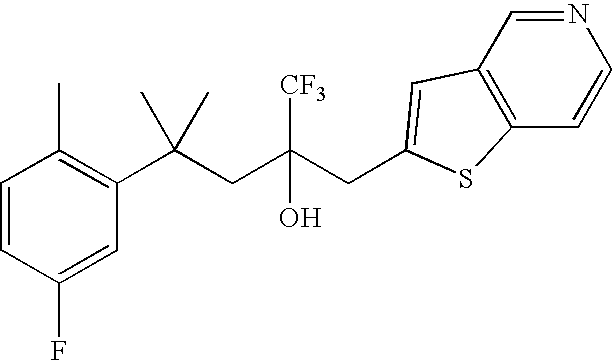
C1=CC(F)=CC(C(CC(CC2=CC3=C(C=CN=C3)S2)([CF3])O)(C)C)=C1C
